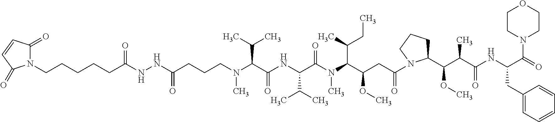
C(CCCN(C(C(NC(C(N(C)C(C(CC(=O)N1C(C(C(C(NC(CC2=CC=CC=C2)C(N2CCOCC2)=O)=O)C)OC)CCC1)OC)C(C)CC)=O)C(C)C)=O)C(C)C)C)(NNC(CCCCCN1C(=O)C=CC1=O)=O)=O
